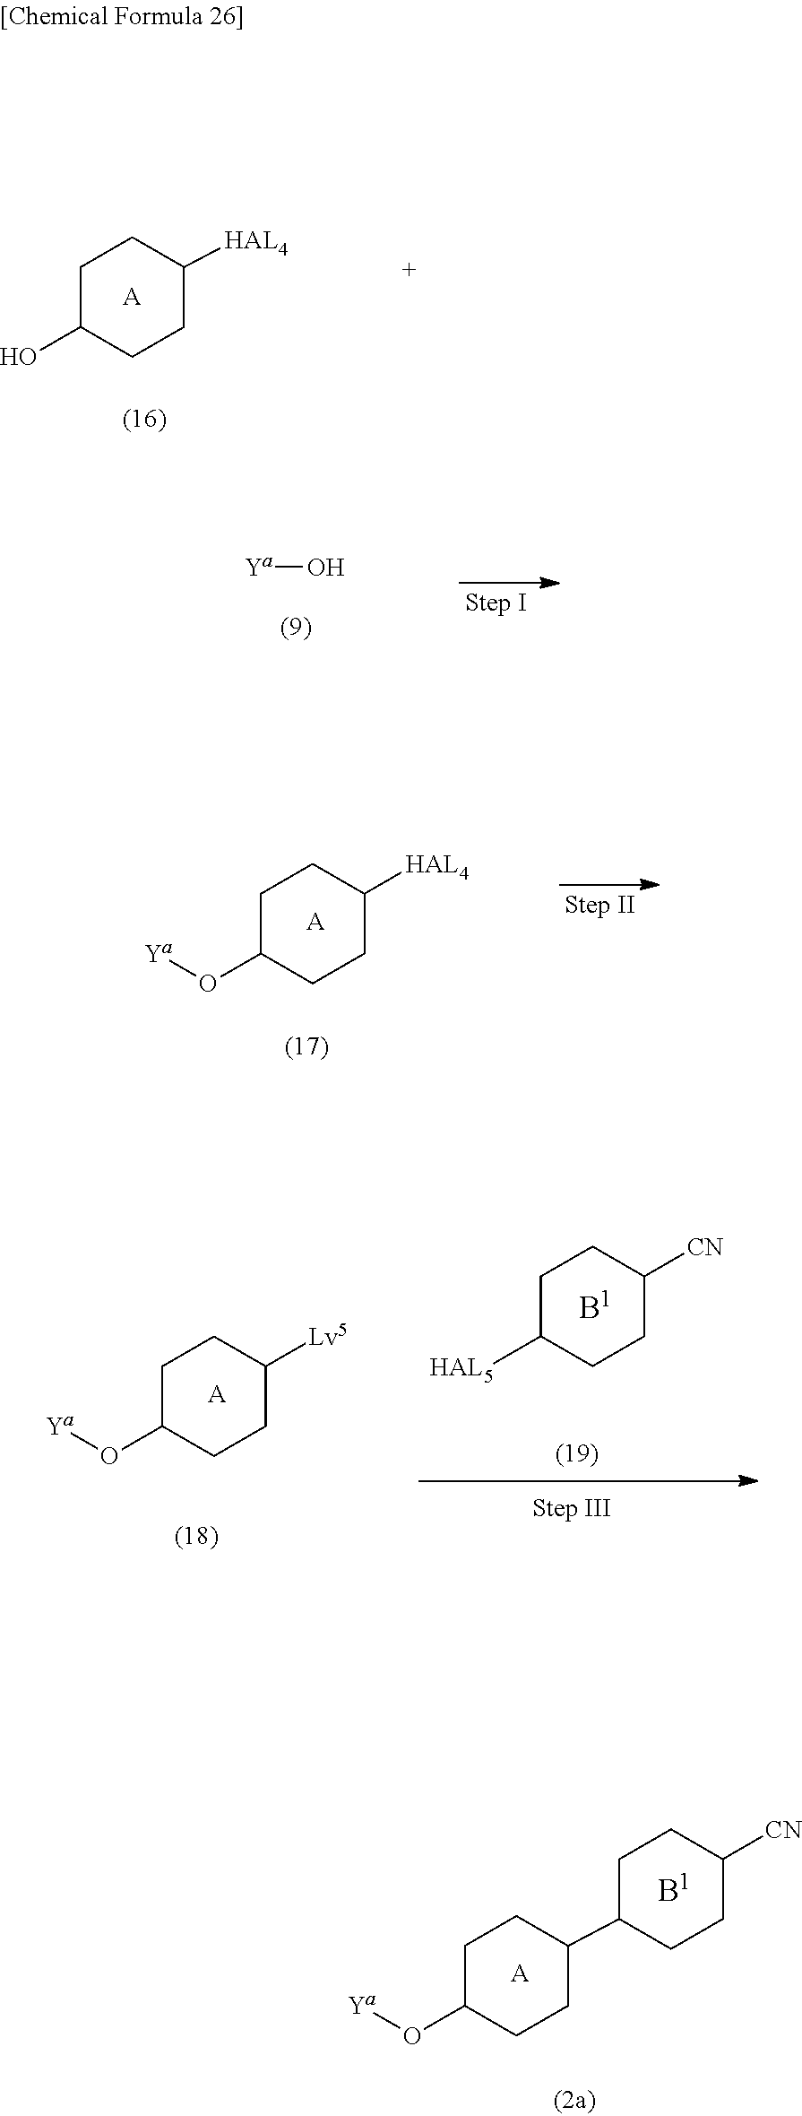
[A].[HAL4]C1CCC(O)CC1.[Ya]O.[A].C1([HAL4])CCC(O[Ya])CC1.[A].C1([Lv5])CCC(O[Ya])CC1.C1C([HAL5])CCC([CN])C1.[A].C1C(C2CCC(O[Ya])CC2)CCC([CN])C1
